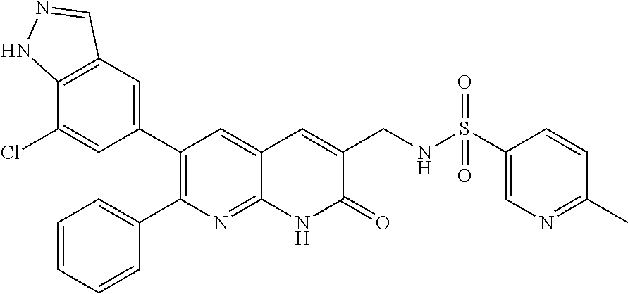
C12=C(C=C(C3=C(C4=CC=CC=C4)N=C4C(=C3)C=C(CNS(C3=CN=C(C)C=C3)(=O)=O)C(=O)N4)C=C1Cl)C=NN2
